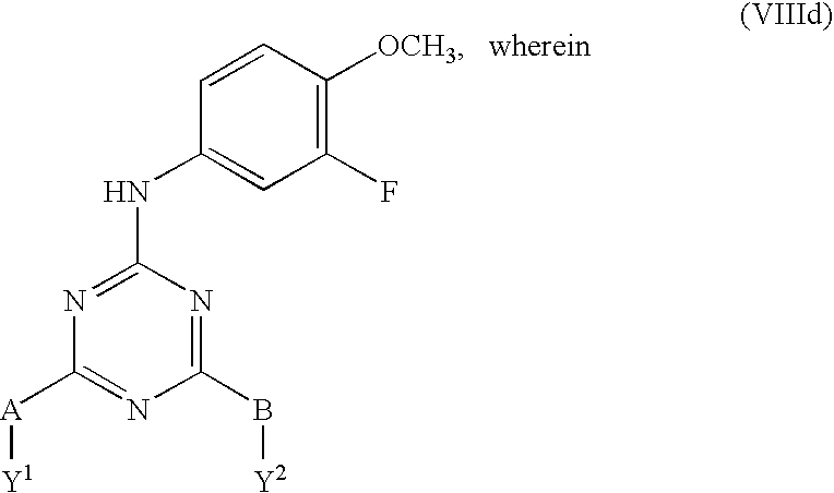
N1=C(NC2=CC(F)=C([OCH3])C=C2)N=C(B[Y2])N=C1[A][Y1]
